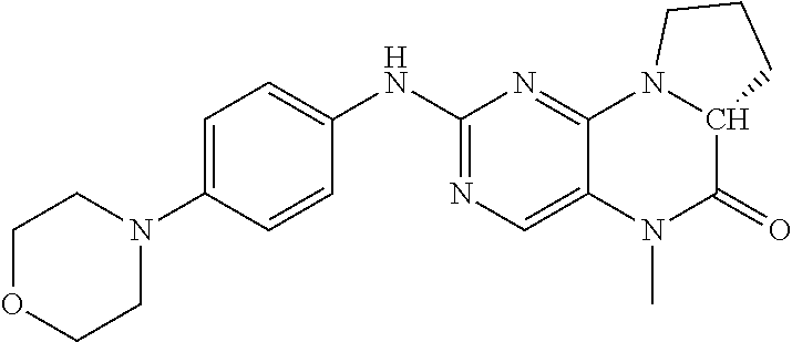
C1(NC2=CC=C(N3CCOCC3)C=C2)=NC=C2C(=N1)N1C(C(=O)N2C)CCC1
